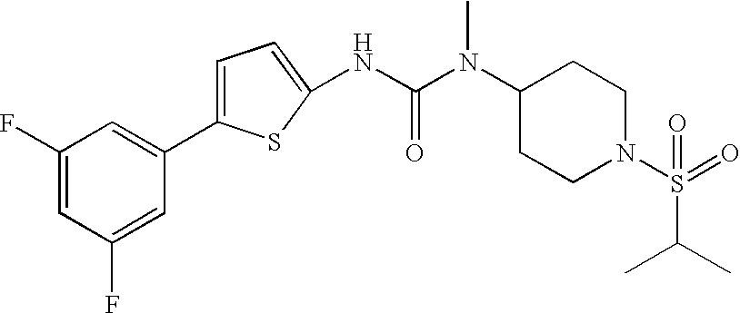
C1=C(C2=CC(F)=CC(F)=C2)SC(NC(N(C2CCN(S(C(C)C)(=O)=O)CC2)C)=O)=C1
